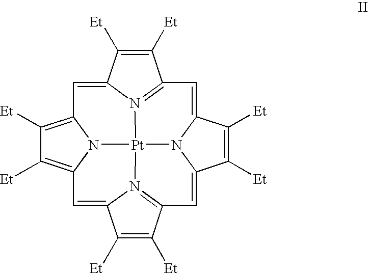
C1([Et])=C([Et])C2=N3C1=CC1=C([Et])C([Et])=C4N1[Pt]31N3C(=CC5=N1C(=C4)C([Et])=C5[Et])C([Et])=C([Et])C3=C2
